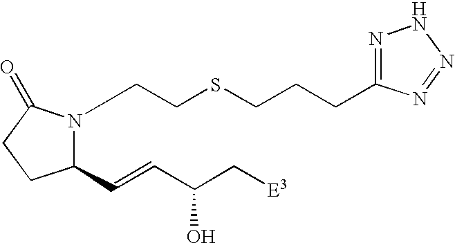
C(SCCN1C(C=CC(C[E3])O)CCC1=O)CCC1=NNN=N1
